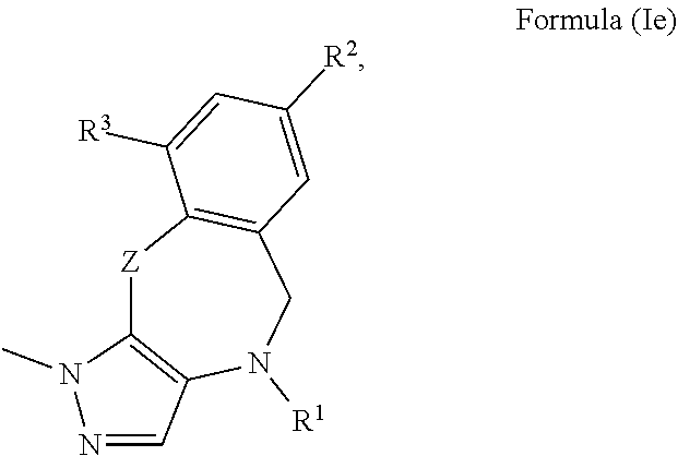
[Z]1C2=C(N([R1])CC3=C1C([R3])=CC([R2])=C3)C=NN2C
